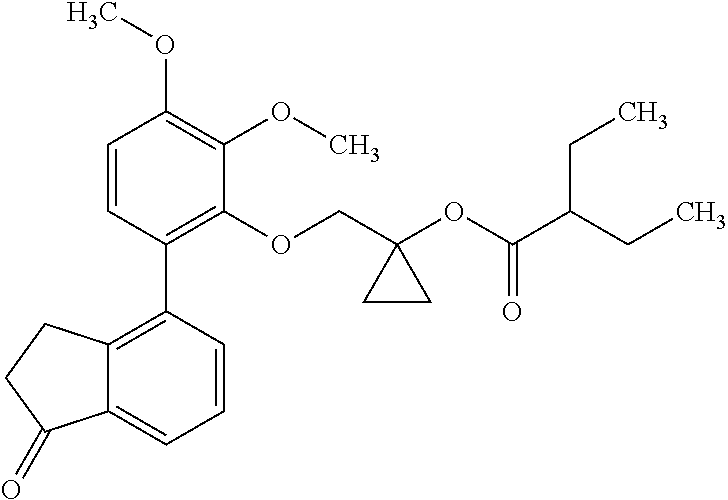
C1=CC(C2=C3C(=CC=C2)C(=O)CC3)=C(OCC2(OC(C(CC)CC)=O)CC2)C(OC)=C1OC
